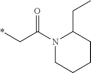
*CC(N1CCCCC1CC)=O
